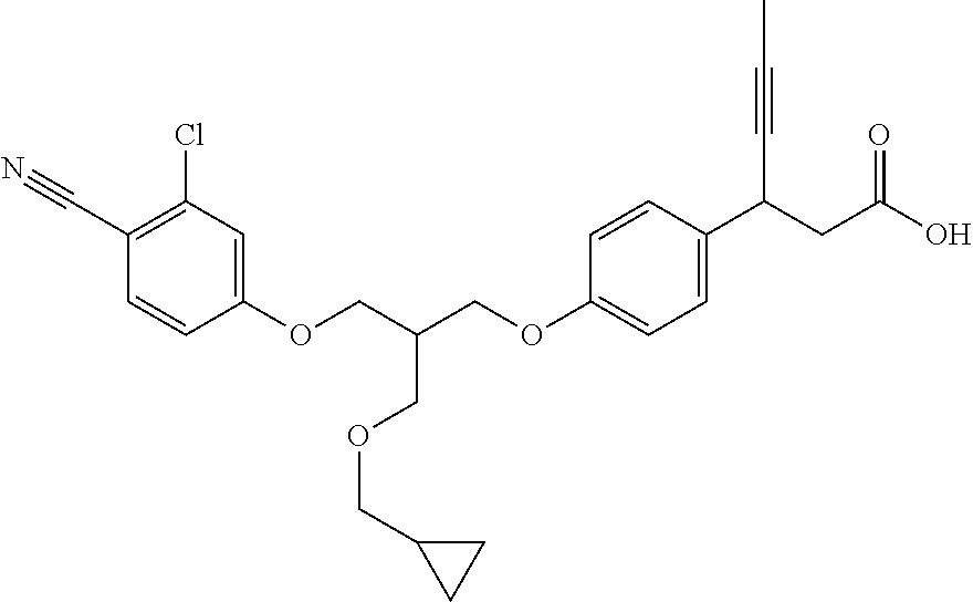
C1(OCC(COC2=CC=C(C(CC(O)=O)C#CC)C=C2)COCC2CC2)=CC(Cl)=C(C#N)C=C1
